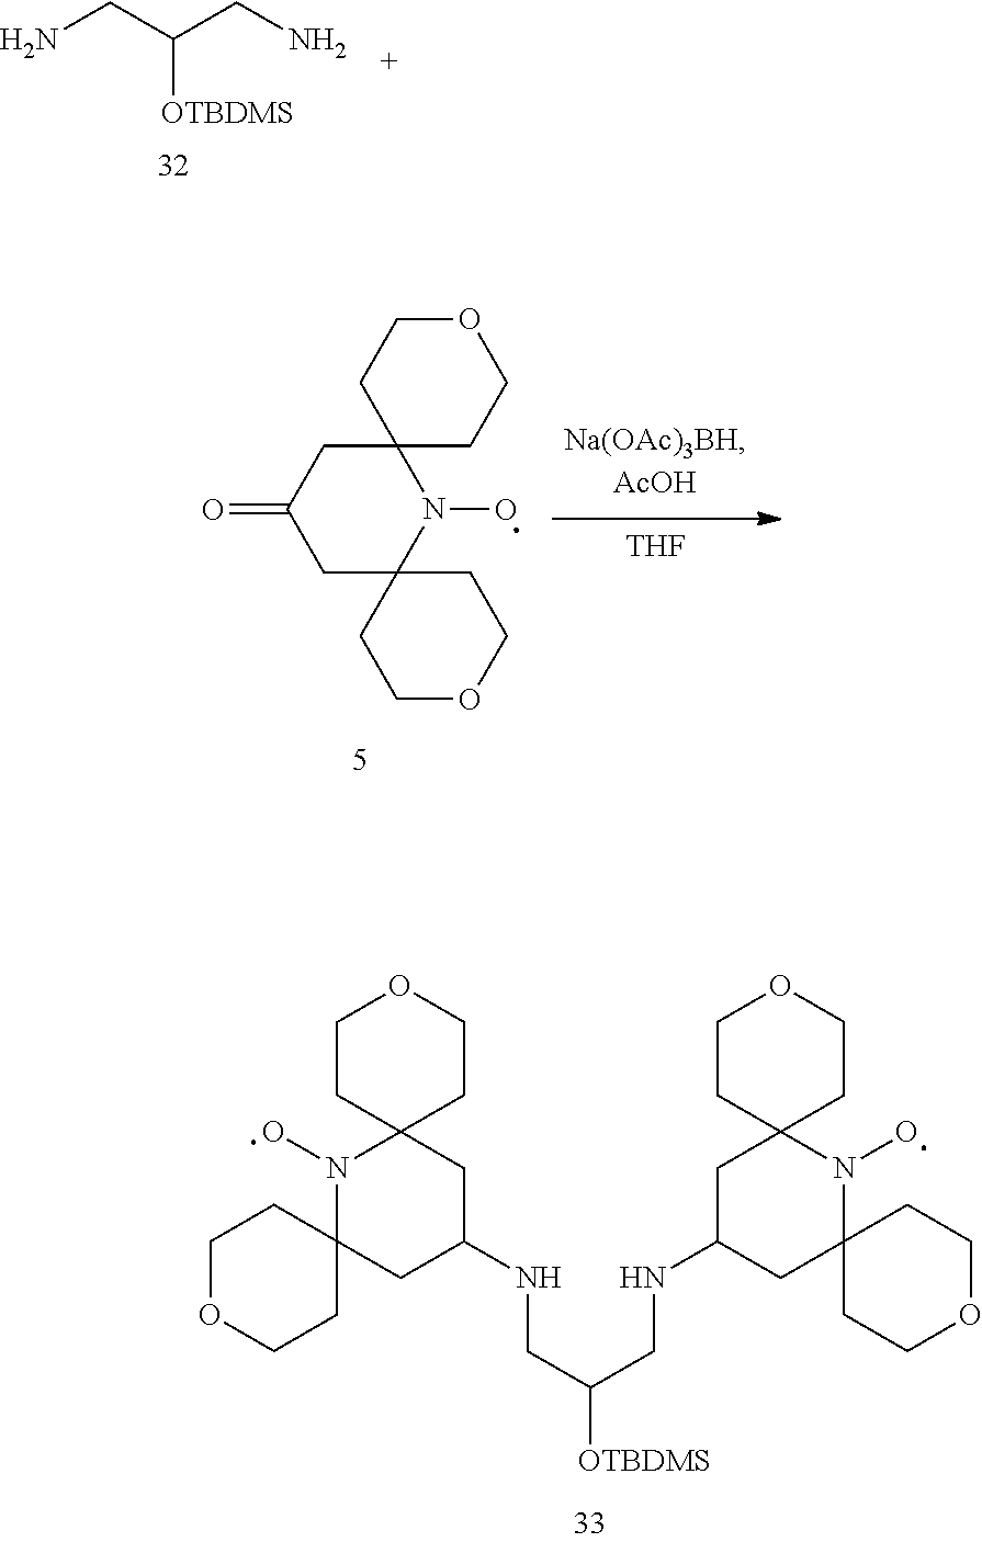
NCC(CN)[OTBDMS].O1CCC2(CC1)N(O)C1(CC(NCC(CNC3CC4(N(O)C5(C3)CCOCC5)CCOCC4)[OTBDMS])C2)CCOCC1.C12(CC(=O)CC3(N1O)CCOCC3)CCOCC2.[THF]
